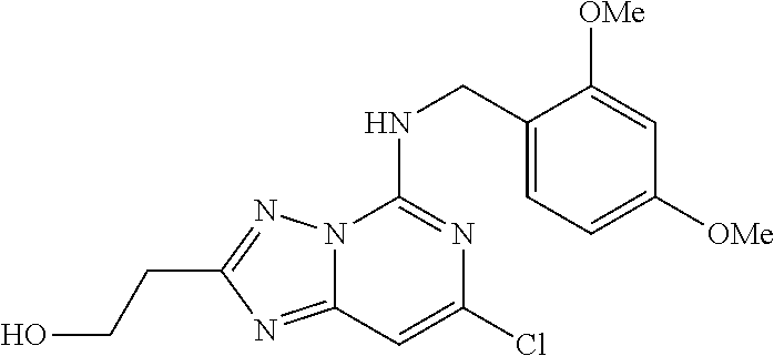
C1(CNC2=NC(Cl)=CC3=NC(CCO)=NN23)=CC=C([OMe])C=C1[OMe]
